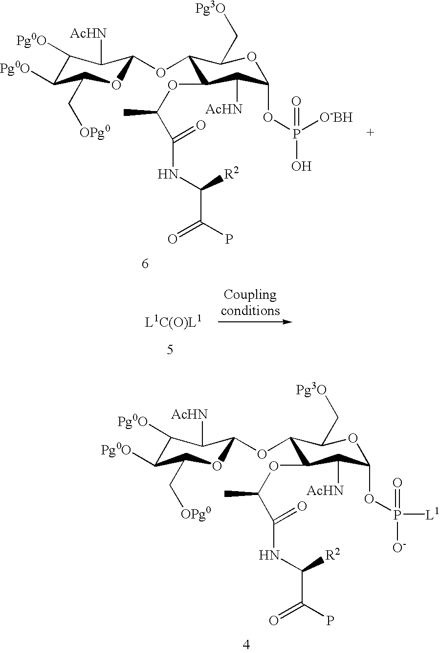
C1([Pg0O])C([Pg0O])C(C[OPg0])OC(OC2C(OC(C(=O)NC([R2])C(=O)P)C)C([AcHN])C(OP([O-BH])(=O)O)OC2C[Pg3O])C1[AcHN].C1([Pg0O])C([Pg0O])C(C[OPg0])OC(OC2C(OC(C(=O)NC([R2])C(=O)P)C)C([AcHN])C(OP([L1])(=O)[O-])OC2C[Pg3O])C1[AcHN]
